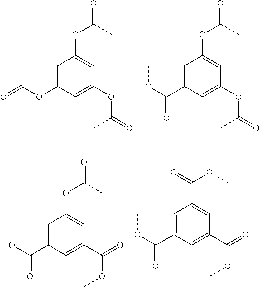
C1=C(OC(=O)C)C=C(OC(=O)C)C=C1OC(=O)C.C1=C(C(OC)=O)C=C(OC(=O)C)C=C1OC(=O)C.C1=C(C(OC)=O)C=C(C(OC)=O)C=C1OC(=O)C.C1=C(C(OC)=O)C=C(C(OC)=O)C=C1C(OC)=O
